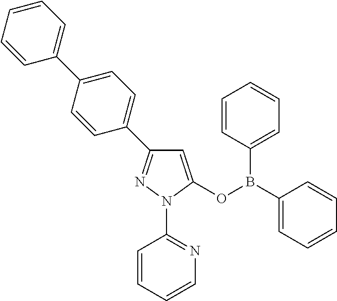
C1=C(OB(C2=CC=CC=C2)C2=CC=CC=C2)N(C2=NC=CC=C2)N=C1C1=CC=C(C2=CC=CC=C2)C=C1
